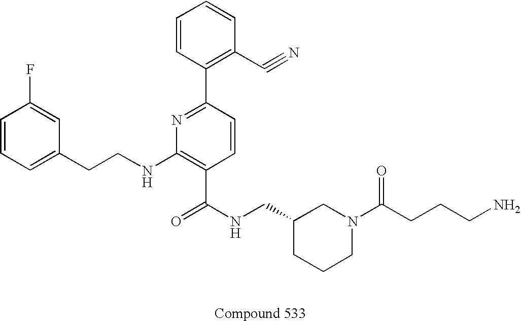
C1=CC=C(CCNC2=C(C(NCC3CCCN(C(CCCN)=O)C3)=O)C=CC(C3=C(C#N)C=CC=C3)=N2)C=C1F
